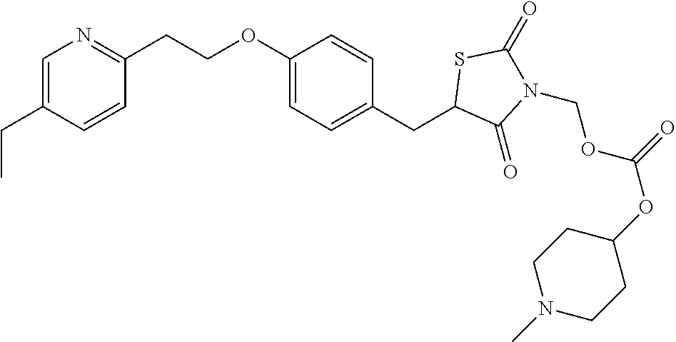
C1=C(CC)C=CC(CCOC2=CC=C(CC3C(=O)N(COC(=O)OC4CCN(C)CC4)C(=O)S3)C=C2)=N1
